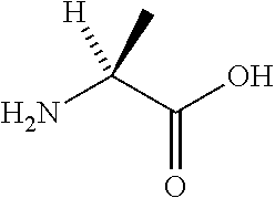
NC(C(O)=O)([H])C
